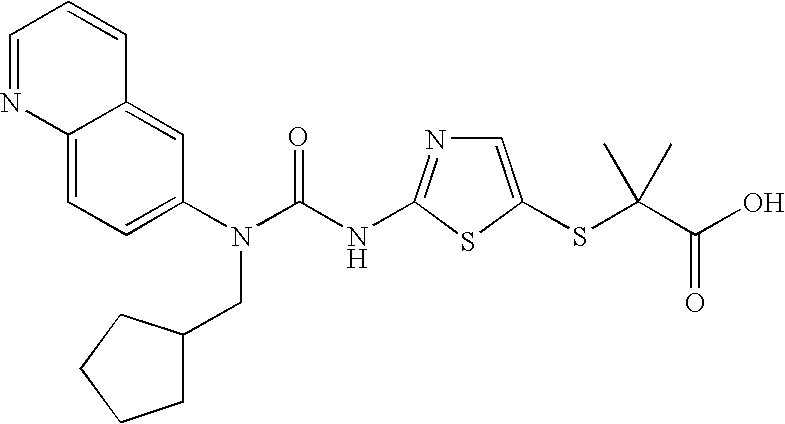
C12=CC=C(N(C(NC3=NC=C(SC(C(O)=O)(C)C)S3)=O)CC3CCCC3)C=C1C=CC=N2
